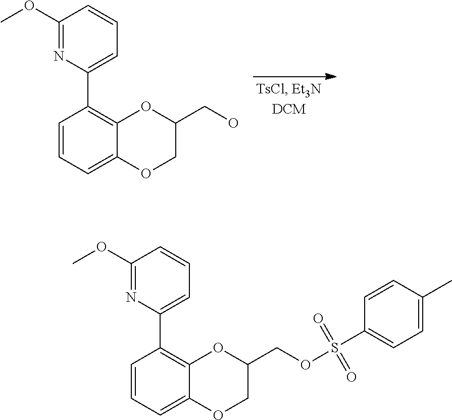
C1=CC=C2C(=C1C1=CC=CC(OC)=N1)OC(CO)CO2.C1=CC=C2C(=C1C1=CC=CC(OC)=N1)OC(COS(=O)(=O)C1=CC=C(C)C=C1)CO2
